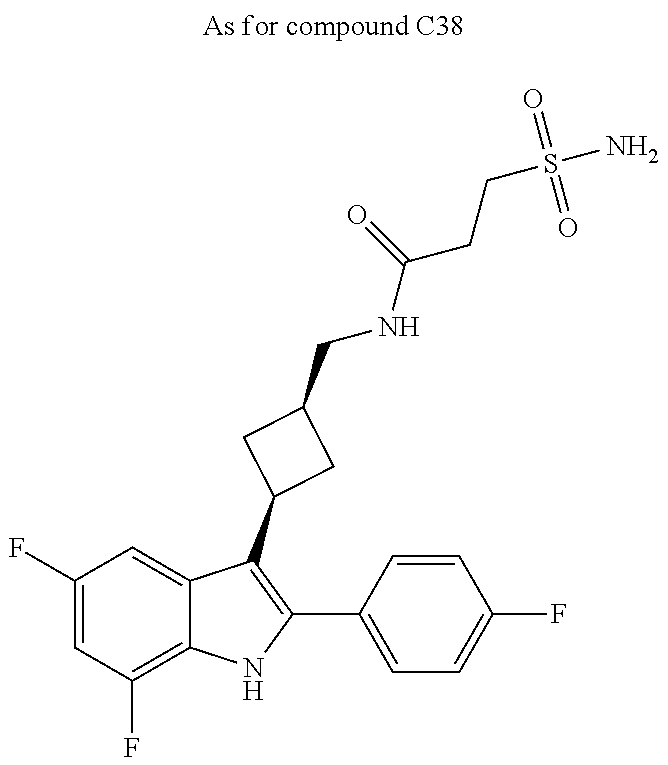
C1(F)=CC(F)=C2C(=C1)C(C1CC(CNC(CCS(N)(=O)=O)=O)C1)=C(C1=CC=C(F)C=C1)N2
